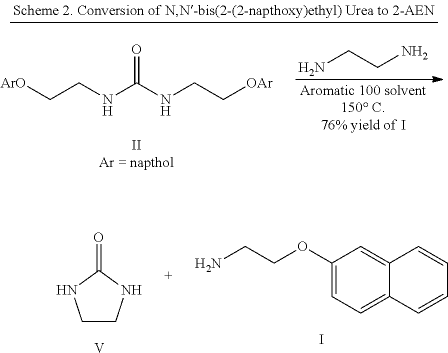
C1CNC(=O)N1.[V].NCCOC1=CC=C2C(=C1)C=CC=C2.I.[ArO]CCNC(NCC[OAr])=O.NCCN
